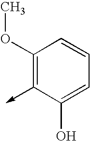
C1(OC)=C(->C)C(O)=CC=C1
